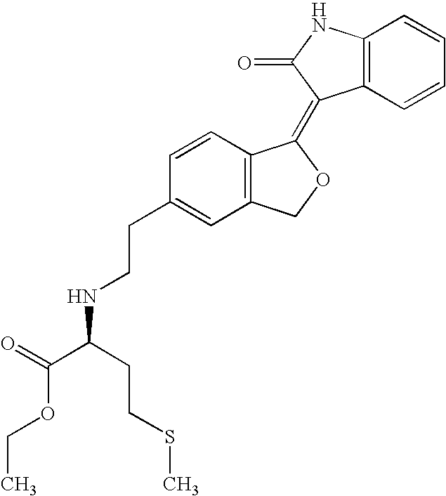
C1=CC(CCNC(C(=O)OCC)CCSC)=CC2=C1C(=C1C3=C(NC1=O)C=CC=C3)OC2
